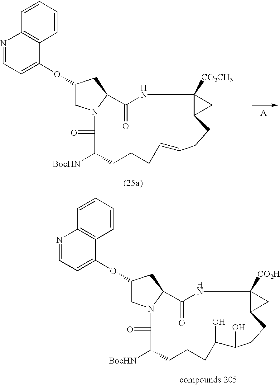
C1=CC=CC2=C1C(OC1CN3C(C1)C(=O)NC1([CO2H])C(CCC(O)C(O)CCCC([BocHN])C3=O)C1)=CC=N2.C1=CC=CC2=C1C(OC1CN3C(C1)C(=O)NC1([CO2CH3])C(CCC=CCCCC([BocHN])C3=O)C1)=CC=N2.[A]
